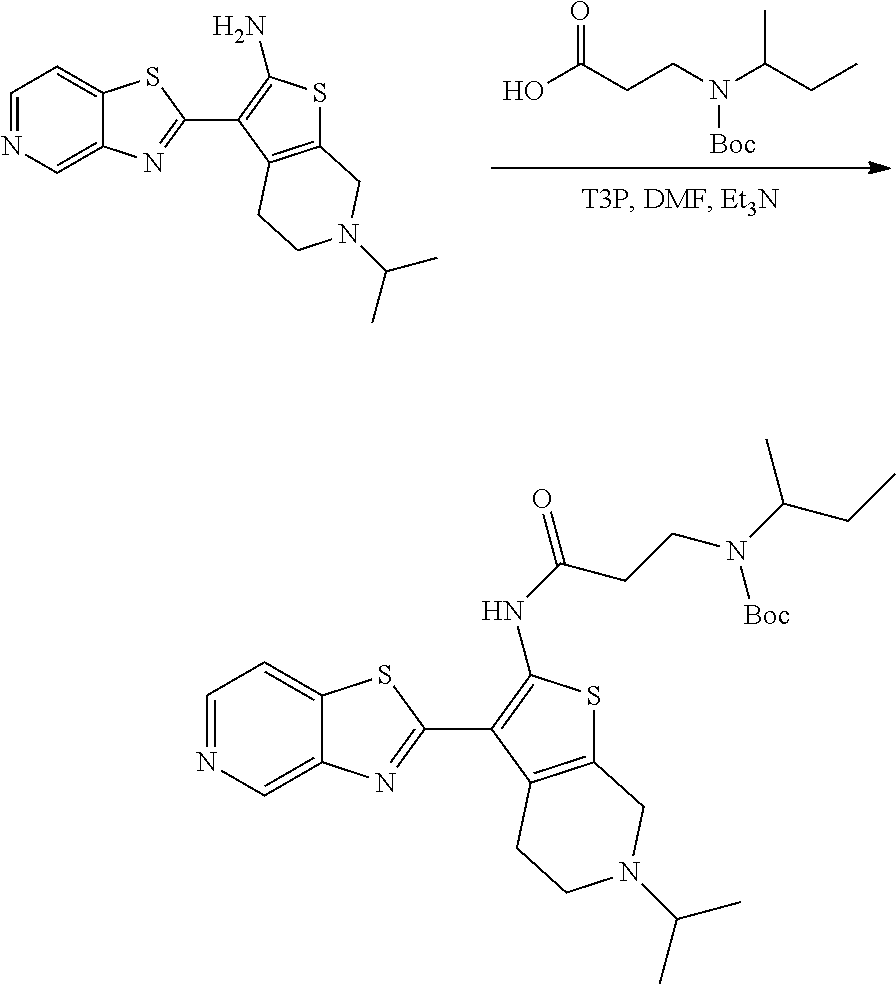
OC(CCN(C(CC)C)[Boc])=O.C1=NC=C2C(=C1)SC(C1=C(N)SC3=C1CCN(C(C)C)C3)=N2.C1=NC=C2C(=C1)SC(C1=C(NC(CCN(C(CC)C)[Boc])=O)SC3=C1CCN(C(C)C)C3)=N2
